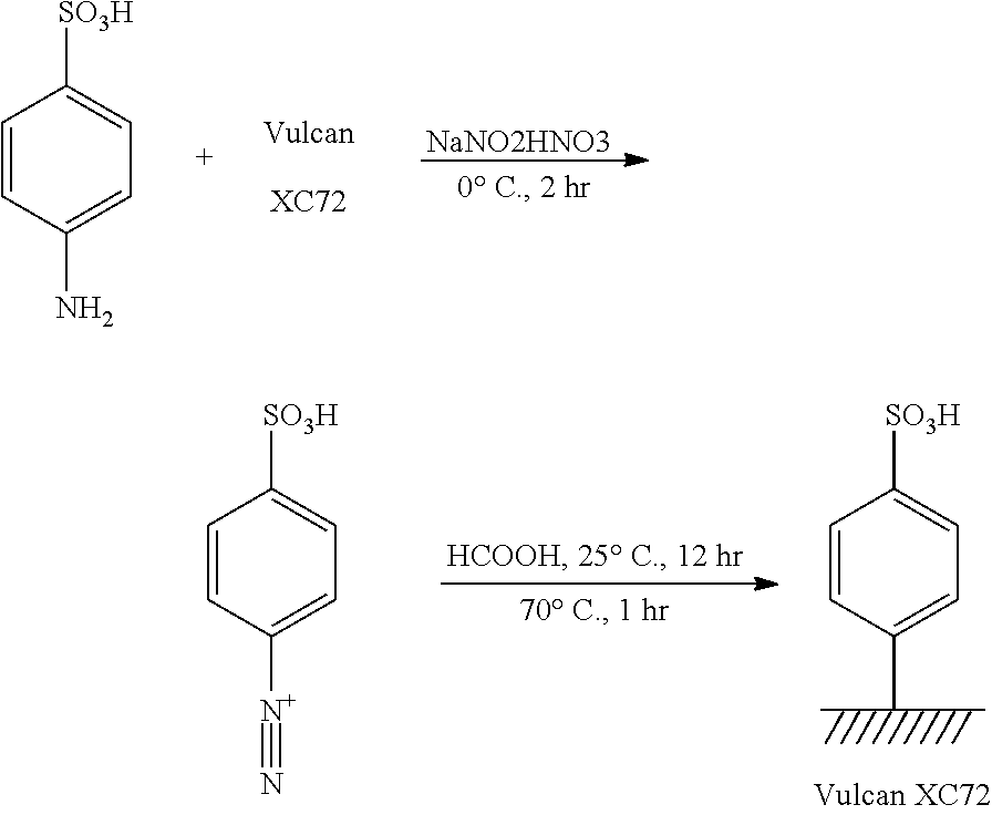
[NaNO2HNO3].C1=CC(N)=CC=C1[SO3H].C1=CC(C(C)C)=CC=C1[SO3H].C1=CC([N+]#N)=CC=C1[SO3H]
